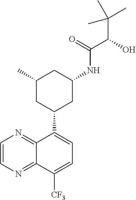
C1=CN=C2C(=N1)C(C1CC(NC(C(C(C)(C)C)O)=O)CC(C)C1)=CC=C2[CF3]
